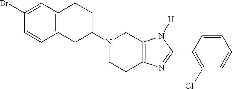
C12=C(CC(N3CCC4=C(C3)N([H])C(C3=C(Cl)C=CC=C3)=N4)CC1)C=CC(Br)=C2
